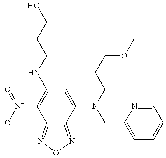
C12=NON=C1C(N(CCCOC)CC1=CC=CC=N1)=CC(NCCCO)=C2[N+]([-O])=O
